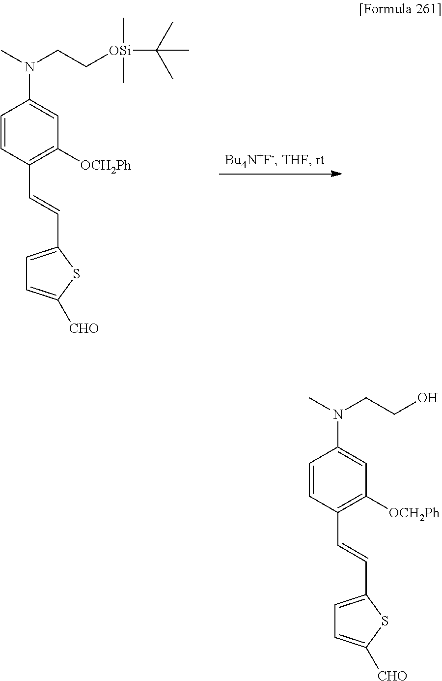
C1=CC(C=CC2=CC=C([CHO])S2)=C([OCH2Ph])C=C1N(C)CC[OSi](C)(C)C(C)(C)C.C1=CC(C=CC2=CC=C([CHO])S2)=C([OCH2Ph])C=C1N(C)CCO
